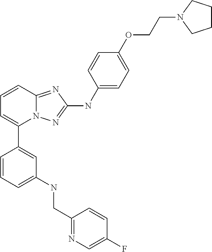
C1=CC2=NC(NC3=CC=C(OCCN4CCCC4)C=C3)=NN2C(C2=CC(NCC3=NC=C(F)C=C3)=CC=C2)=C1
